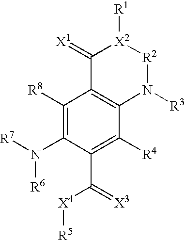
C1([R8])=C(N([R7])[R6])C(C(=[X3])[X4][R5])=C([R4])C2=C1C(=[X1])[X2]([R1])[R2]N2[R3]
